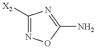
C1([X2])=NOC(N)=N1
